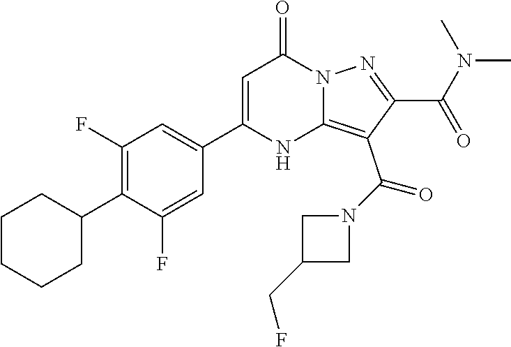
C1C(CF)CN1C(C1=C2NC(C3=CC(F)=C(C4CCCCC4)C(F)=C3)=CC(=O)N2N=C1C(N(C)C)=O)=O
